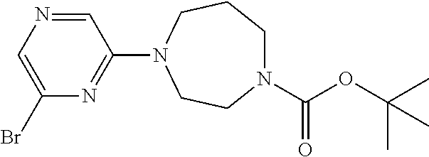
C1=NC=C(Br)N=C1N1CCN(C(OC(C)(C)C)=O)CCC1
